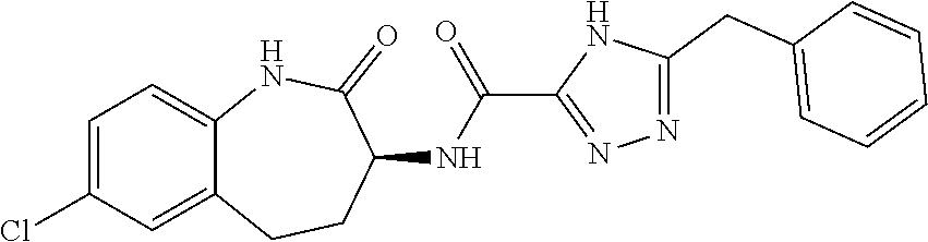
C1=C(Cl)C=C2C(=C1)NC(=O)C(NC(C1=NN=C(CC3=CC=CC=C3)N1)=O)CC2
